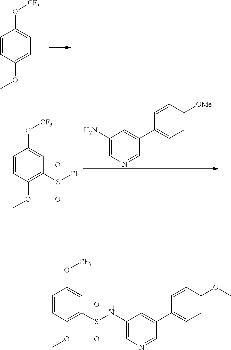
C1=CC(OC)=C(S(=O)(=O)NC2=CN=CC(C3=CC=C(OC)C=C3)=C2)C=C1O[CF3].C1=CC(OC)=CC=C1O[CF3].C1(N)=CN=CC(C2=CC=C([OMe])C=C2)=C1.C1=CC(OC)=C(S(=O)(=O)Cl)C=C1O[CF3]
